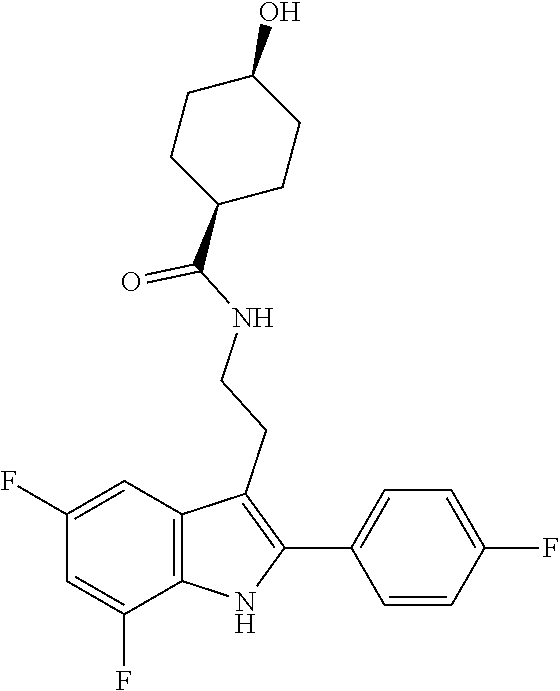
C1CC(O)CCC1C(NCCC1=C(C2=CC=C(F)C=C2)NC2=C1C=C(F)C=C2F)=O
